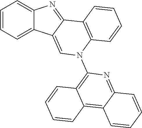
C1=CC=C2C(=C1)N=C1C2=CN(C2=C3C(=C4C(=N2)C=CC=C4)C=CC=C3)C2=C1C=CC=C2
